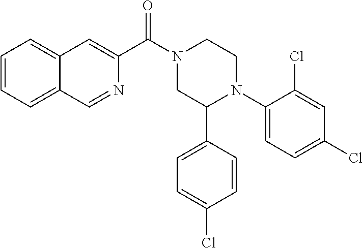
C1=CC=C2C(=C1)C=C(C(N1CC(C3=CC=C(Cl)C=C3)N(C3=CC=C(Cl)C=C3Cl)CC1)=O)N=C2
